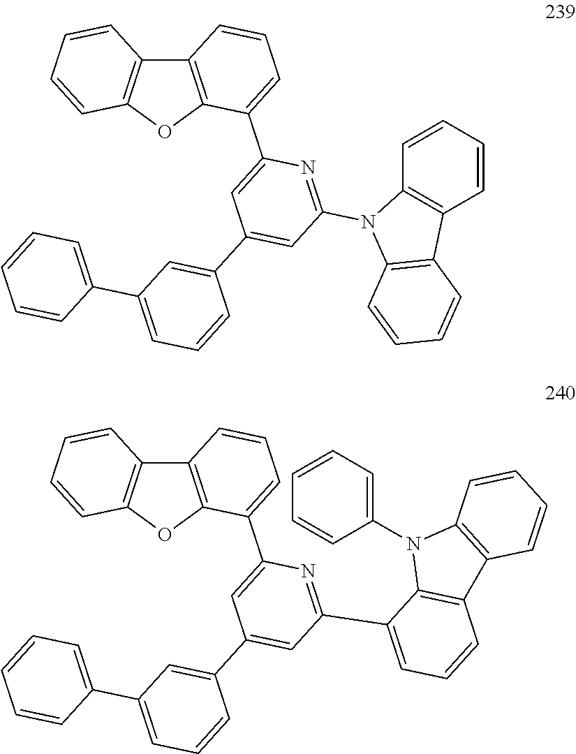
C12=C(OC3=C1C=CC=C3)C(C1=CC(C3=CC(C4=CC=CC=C4)=CC=C3)=CC(C3=CC=CC4=C3N(C3=CC=CC=C3)C3=C4C=CC=C3)=N1)=CC=C2.C12=C(OC3=C1C=CC=C3)C(C1=CC(C3=CC(C4=CC=CC=C4)=CC=C3)=CC(N3C4=C(C5=C3C=CC=C5)C=CC=C4)=N1)=CC=C2
